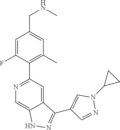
N1=C(C2=C(C)C=C(CNC)C=C2F)C=C2C(=C1)NN=C2C1=CN(C2CC2)N=C1
